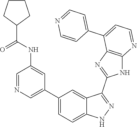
C1=NC=C(C2=CC=C3C(=C2)C(C2=NC4=C(N2)N=CC=C4C2=CC=NC=C2)=NN3)C=C1NC(=O)C1CCCC1
